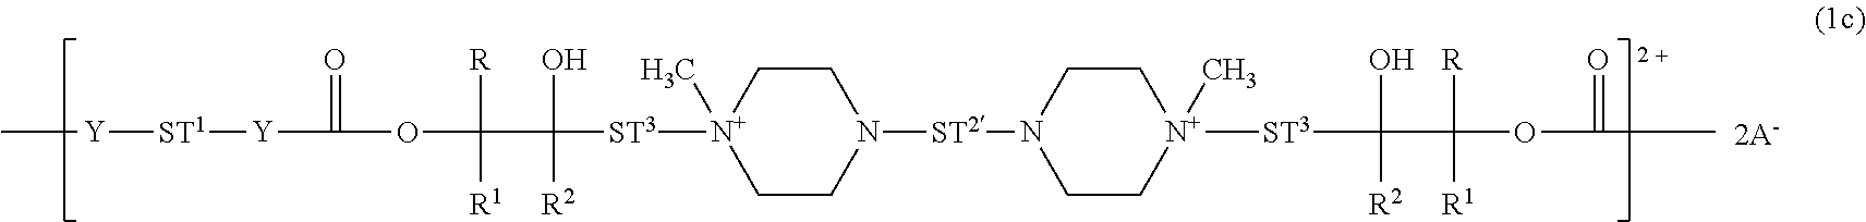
C1C[N+](C)([ST3]C(O)([R2])C([R])([R1])OC(=O)[Y][ST1][Y]C)CCN1[ST2]N1CC[N+]([ST3]C(O)([R2])C([R])([R1])OC(=O)C)(C)CC1
